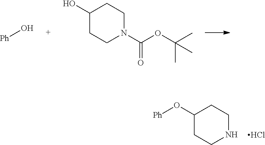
[Ph]O.C1(O)CCN(C(=O)OC(C)(C)C)CC1.[Ph]OC1CCNCC1.Cl
